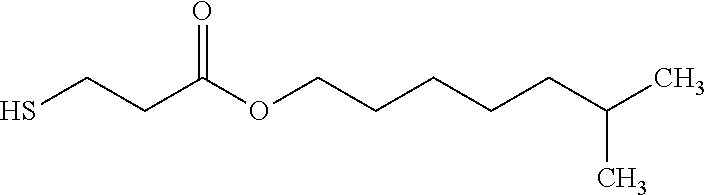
CC(CCCCCOC(CCS)=O)C
